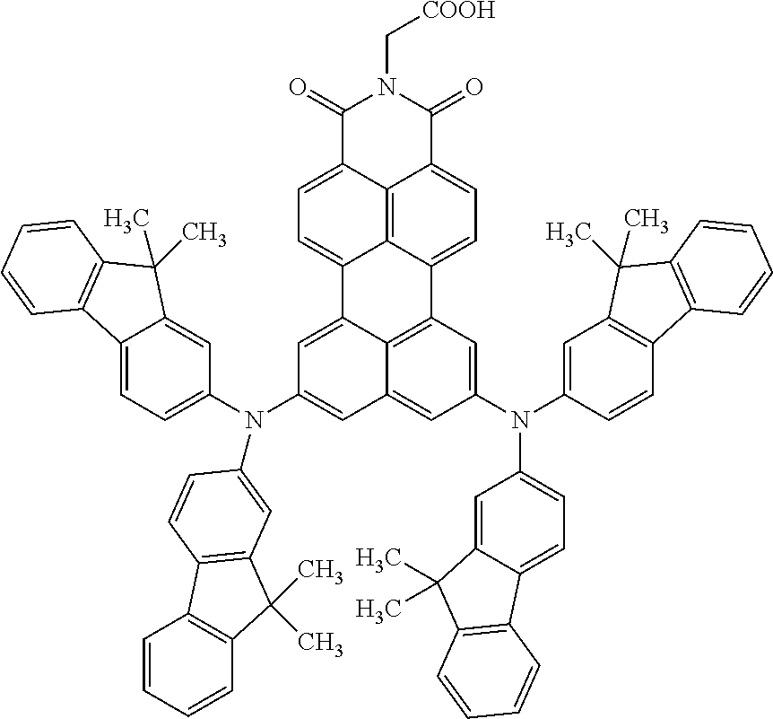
C1(=O)C2=CC=C3C4=C2C(=CC=C4C2=C4C3=CC(N(C3=CC=C5C(=C3)C(C)(C)C3=C5C=CC=C3)C3=CC5=C(C6=C(C=CC=C6)C5(C)C)C=C3)=CC4=CC(N(C3=CC=C4C(=C3)C(C)(C)C3=C4C=CC=C3)C3=CC4=C(C=C3)C3=C(C4(C)C)C=CC=C3)=C2)C(=O)N1C[COOH]
